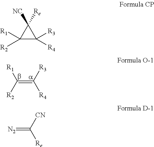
C(=C([R3])[R4])([R2])[R1].[N2]=C([CN])[Re].C1([R2])([R1])C([R4])([R3])C1([NC])[Re]
